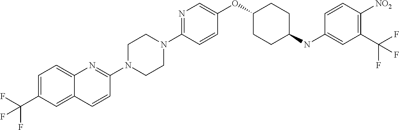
C1(OC2CCC(NC3=CC(C(F)(F)F)=C([NO2])C=C3)CC2)=CN=C(N2CCN(C3=NC4=CC=C(C(F)(F)F)C=C4C=C3)CC2)C=C1
